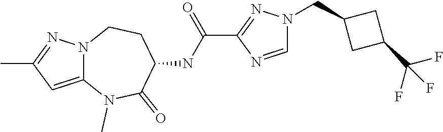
C(C1CC(C(F)(F)F)C1)N1C=NC(C(NC2C(=O)N(C)C3=CC(C)=NN3CC2)=O)=N1
